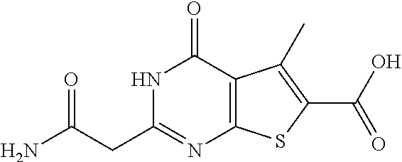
C(C1=NC2=C(C(=O)N1)C(C)=C(C(O)=O)S2)C(N)=O
